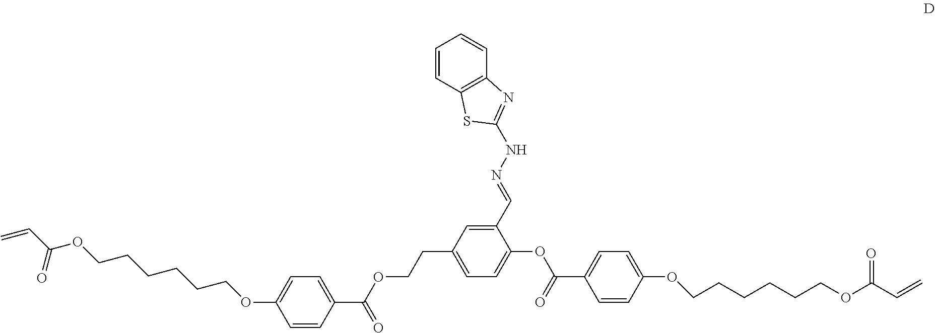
C1=C(C=NNC2=NC3=C(S2)C=CC=C3)C(OC(=O)C2=CC=C(OCCCCCCOC(C=C)=O)C=C2)=CC=C1CCOC(C1=CC=C(OCCCCCCOC(C=C)=O)C=C1)=O
